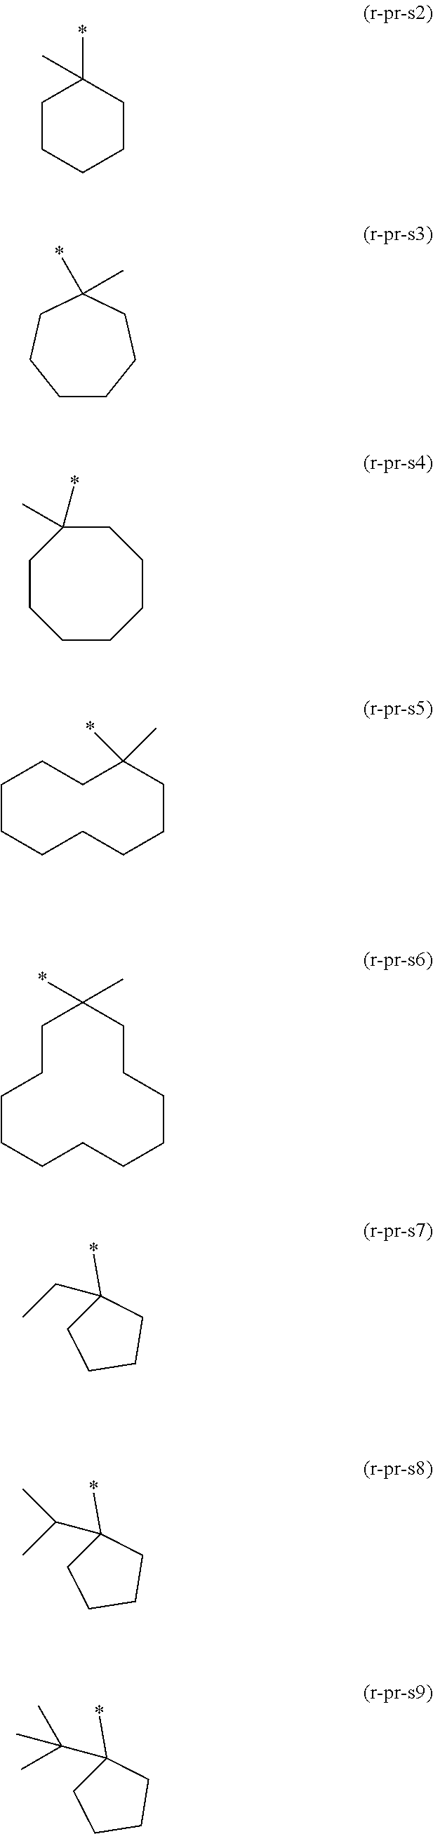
C1CCCCC1(*)C.C1CCCC(*)(C)CC1.C1C(*)(C)CCCCCC1.C1CCCCCCCCC(*)(C)CC1.C1CCCCCCC(*)(C)CC1.C1(*)(CC)CCCC1.C1(*)(C(C)C)CCCC1.C1(*)(C(C)(C)C)CCCC1
